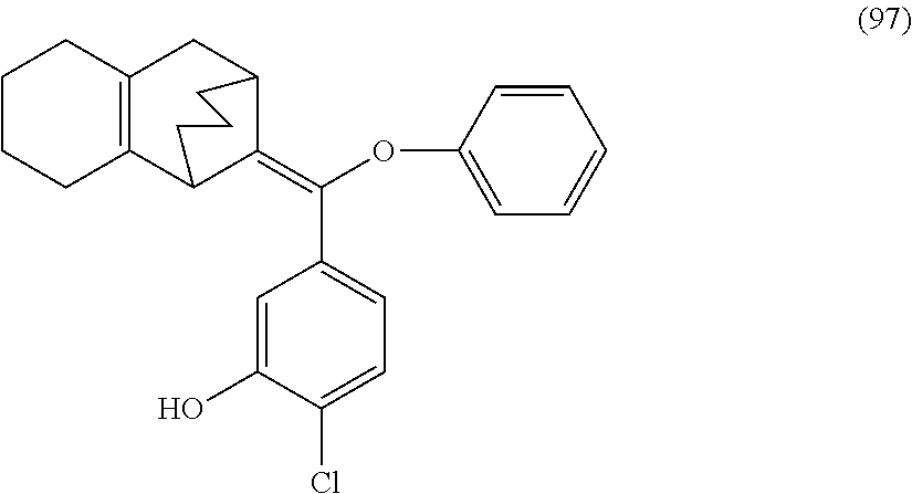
C1CCC2=C(C1)CC1C(=C(OC3=CC=CC=C3)C3=CC=C(Cl)C(O)=C3)C2CCC1
